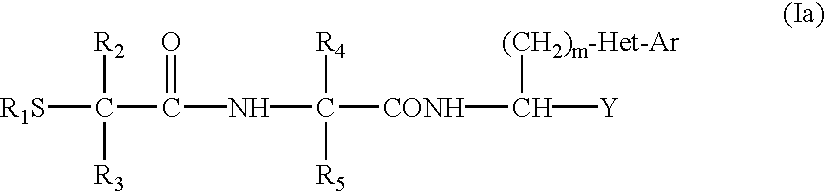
[R1S]C(C(NC([CONH]C([Y])[(CH2)m-Het-Ar])([R4])[R5])=O)([R2])[R3]
